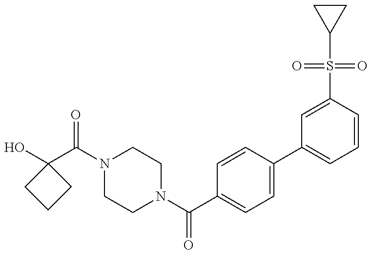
N1(C(C2(O)CCC2)=O)CCN(C(=O)C2=CC=C(C3=CC=CC(S(=O)(=O)C4CC4)=C3)C=C2)CC1
